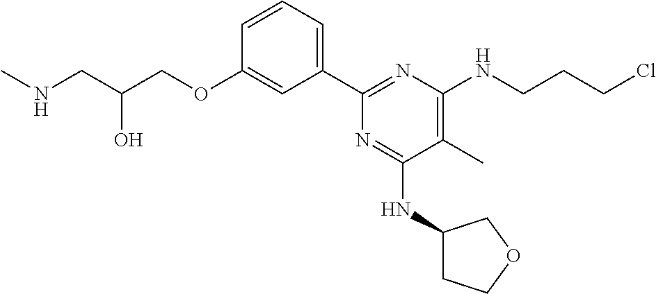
C1=CC=C(C2=NC(NCCCCl)=C(C)C(NC3CCOC3)=N2)C=C1OCC(CNC)O
